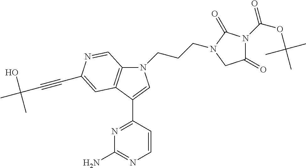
N1=C(C2=CN(CCCN3C(=O)N(C(OC(C)(C)C)=O)C(=O)C3)C3=C2C=C(C#CC(C)(O)C)N=C3)C=CN=C1N
